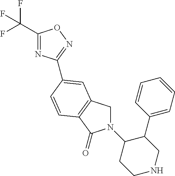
C1(C(F)(F)F)=NC(C2=CC3=C(C(=O)N(C4CCNCC4C4=CC=CC=C4)C3)C=C2)=NO1
